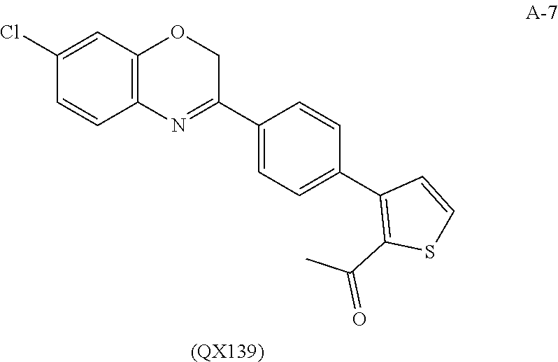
C1(Cl)=CC2=C(C=C1)N=C(C1=CC=C(C3=C(C(=O)C)SC=C3)C=C1)CO2.[(QX139)]
